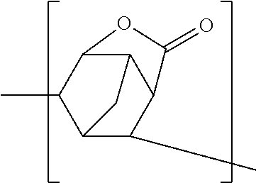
C1(C)C2C3C(C(C)C1C3)OC2=O
